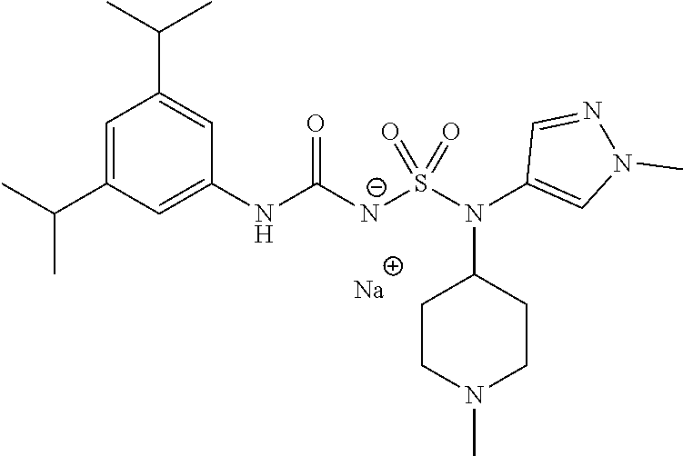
[Na].C1(NC([N-]S(N(C2=CN(C)N=C2)C2CCN(C)CC2)(=O)=O)=O)=CC(C(C)C)=CC(C(C)C)=C1
